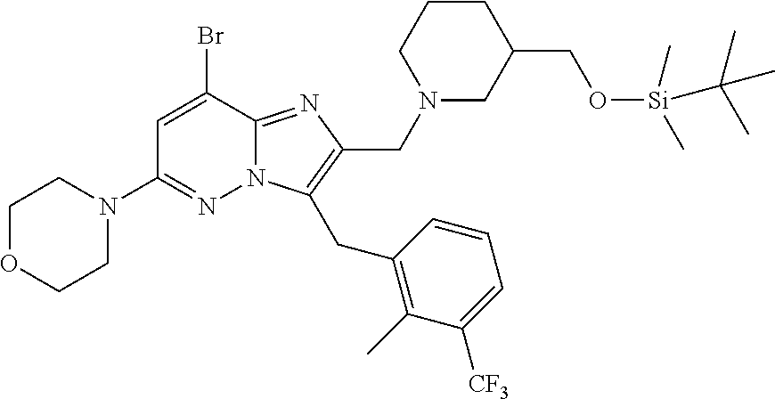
C1OCCN(C2=NN3C(=NC(CN4CC(CO[Si](C)(C)C(C)(C)C)CCC4)=C3CC3=C(C)C([CF3])=CC=C3)C(Br)=C2)C1
